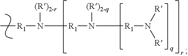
[R1](N([R1]N([(R)2-q])[R1]N([R])[R])[(R)2-r])C
